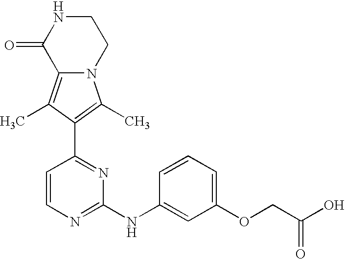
N12C(=C(C)C(C3=NC(NC4=CC(OCC(O)=O)=CC=C4)=NC=C3)=C1C)C(=O)NCC2
